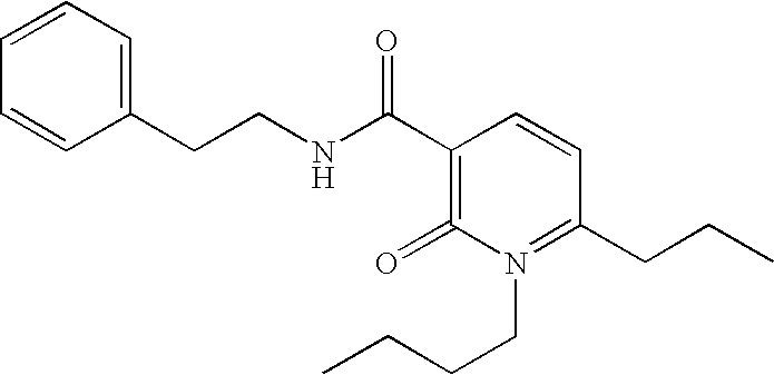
C(CNC(C1=C(=O)N(CCCC)=C(CCC)C=C1)=O)C1=CC=CC=C1
